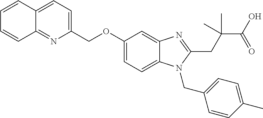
C1=CC2=CC=C(COC3=CC=C4C(=C3)N=C(CC(C(O)=O)(C)C)N4CC3=CC=C(C)C=C3)N=C2C=C1
